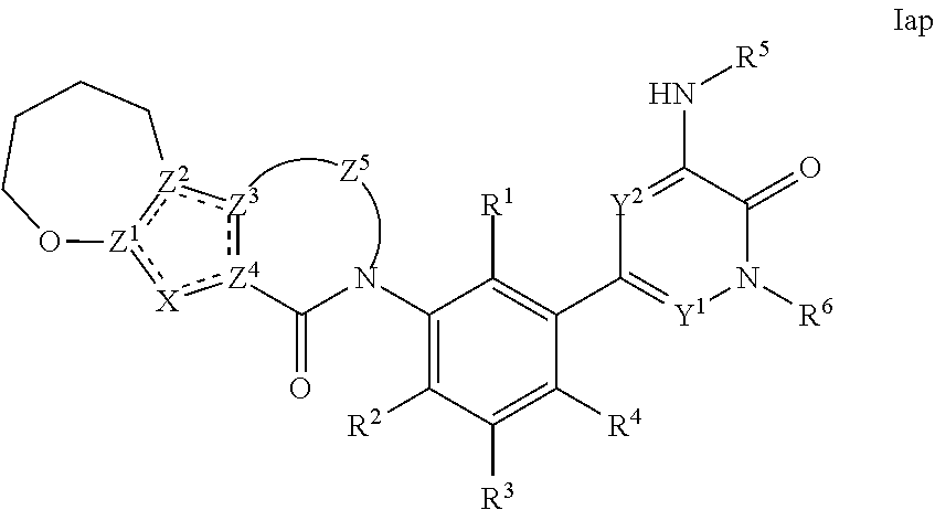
C1(NC(=O)[Z4]2:[X]:[Z1]3:[Z2](:[Z3]:2)CCCCO3)=C([R2])C([R3])=C([R4])C(C2=[Y1]N([R6])C(=O)C(N[R5])=[Y2]2)=C1[R1]
